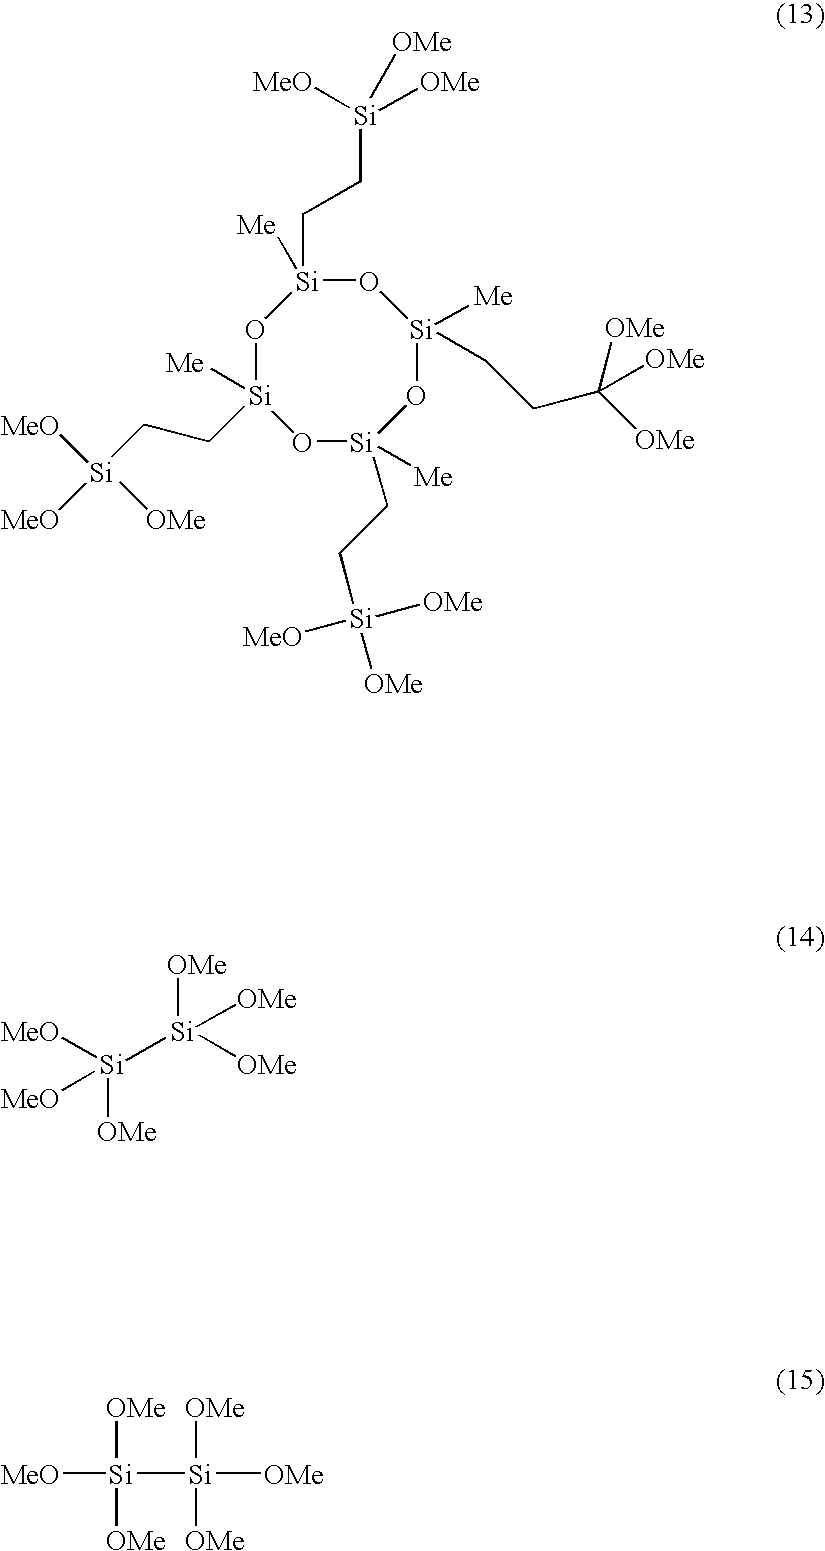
[Si](CC[Si]1([Me])O[Si]([Me])(CCC([OMe])([OMe])[OMe])O[Si]([Me])(CC[Si]([OMe])([OMe])[MeO])O[Si](CC[Si]([MeO])([MeO])[OMe])([Me])O1)([MeO])([OMe])[OMe].[Si]([Si]([OMe])([OMe])[OMe])([MeO])([MeO])[OMe].[Si]([Si]([OMe])([OMe])[OMe])([MeO])([OMe])[OMe]
